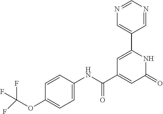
FC(OC1=CC=C(NC(=O)C2=CC(=O)NC(C3=CN=CN=C3)=C2)C=C1)(F)F
